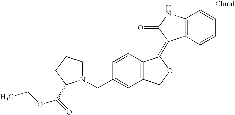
C1=CC(CN2CCCC2C(=O)OCC)=CC2=C1C(=C1C3=C(C=CC=C3)NC1=O)OC2
